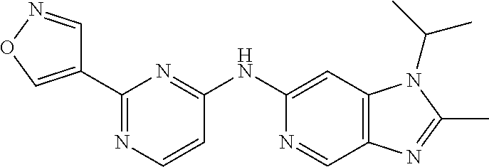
C1(C2=NC=CC(NC3=CC4=C(C=N3)N=C(C)N4C(C)C)=N2)=CON=C1
